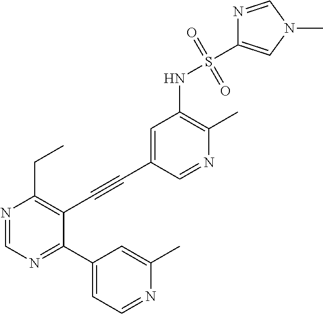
N1=CC(C#CC2=C(CC)N=CN=C2C2=CC=NC(C)=C2)=CC(NS(=O)(=O)C2=CN(C)C=N2)=C1C
